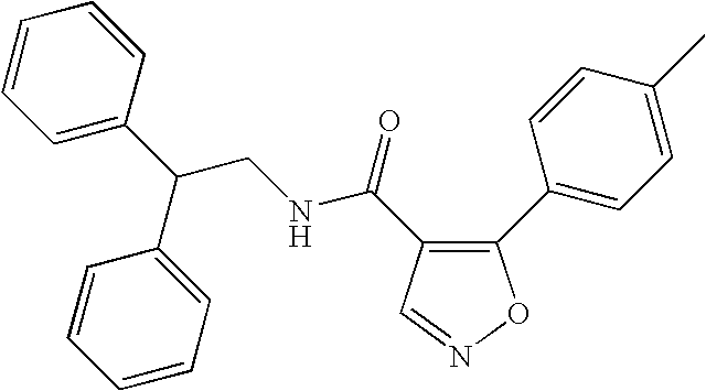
N(C(=O)C1=C(C2=CC=C(C)C=C2)ON=C1)CC(C1=CC=CC=C1)C1=CC=CC=C1
